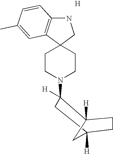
N1C2=C(C3(C1)CCN(C1([H])C4([H])CCC([H])(C1)C4)CC3)C=C(C)C=C2.[H]
